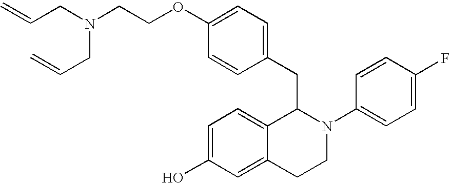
N(CCOC1=CC=C(CC2C3=CC=C(O)C=C3CCN2C2=CC=C(F)C=C2)C=C1)(CC=C)CC=C
